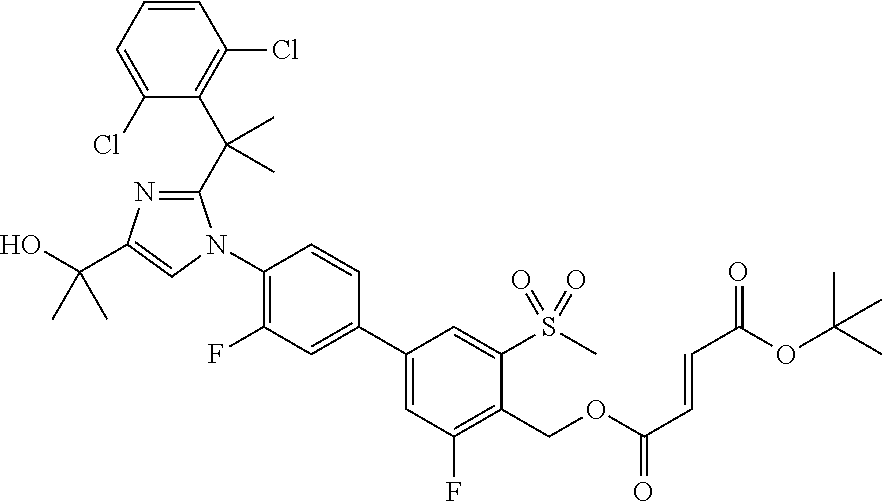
C1(Cl)=CC=CC(Cl)=C1C(C1=NC(C(O)(C)C)=CN1C1=C(F)C=C(C2=CC(F)=C(COC(C=CC(=O)OC(C)(C)C)=O)C(S(C)(=O)=O)=C2)C=C1)(C)C
